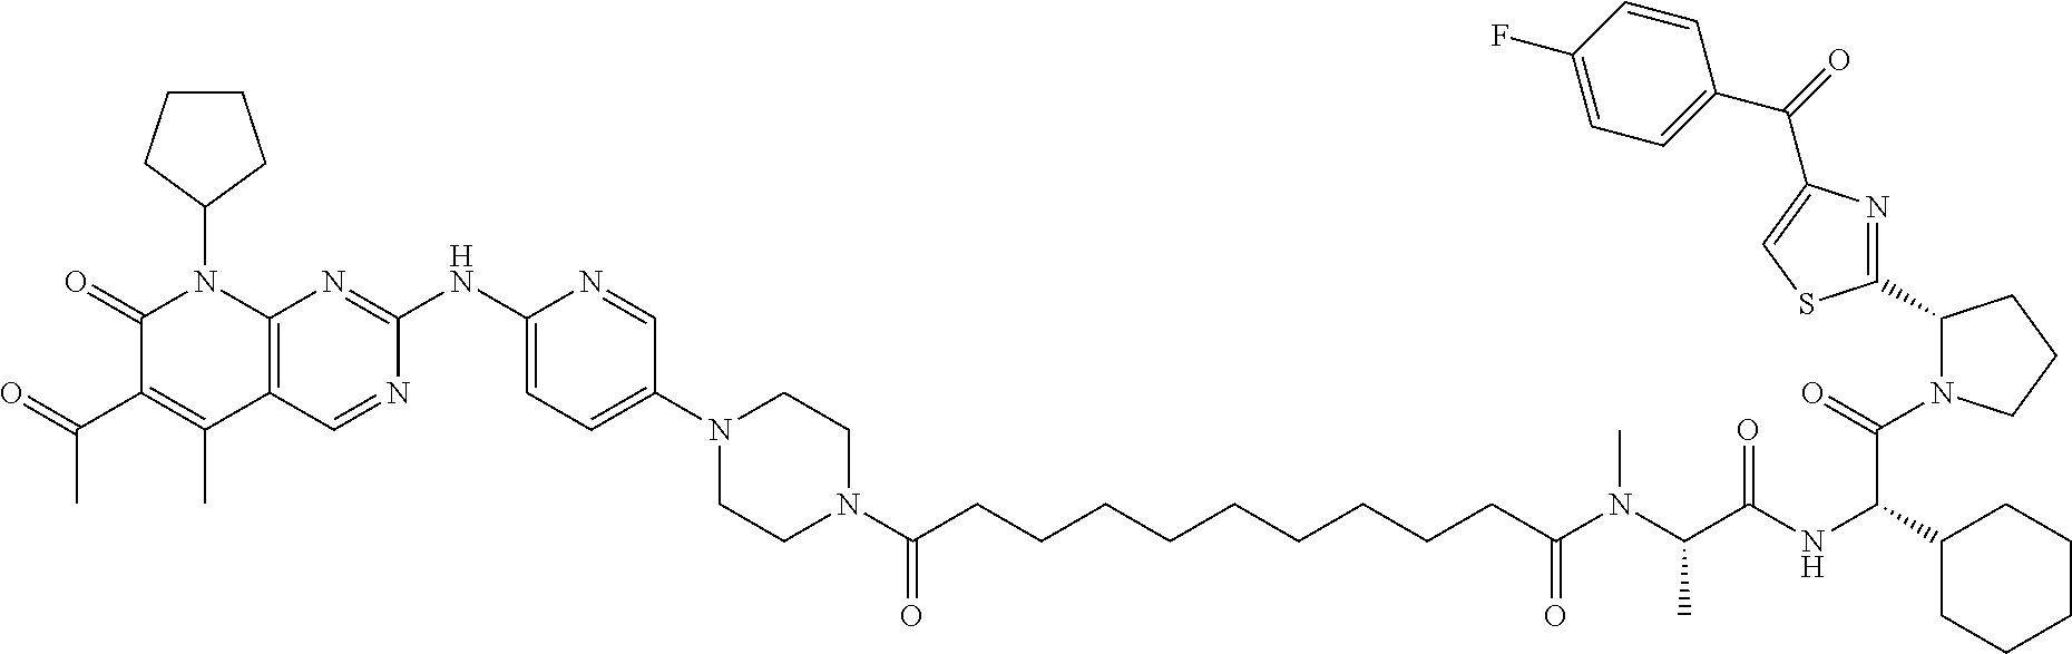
C1(=O)C(C(C)=O)=C(C)C2=C(N1C1CCCC1)N=C(NC1=CC=C(N3CCN(C(CCCCCCCCCC(N(C(C(NC(C4CCCCC4)C(N4C(C5=NC(C(=O)C6=CC=C(F)C=C6)=CS5)CCC4)=O)=O)C)C)=O)=O)CC3)C=N1)N=C2
